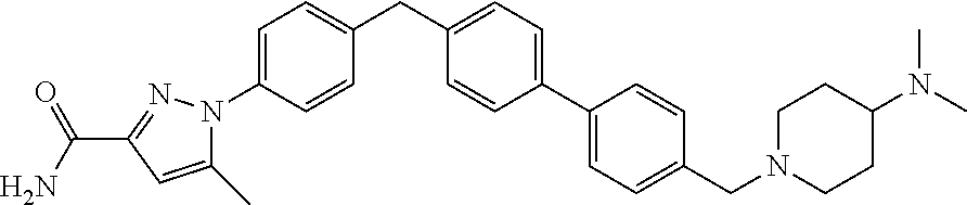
C(C1=NN(C2=CC=C(CC3=CC=C(C4=CC=C(CN5CCC(N(C)C)CC5)C=C4)C=C3)C=C2)C(C)=C1)(N)=O
